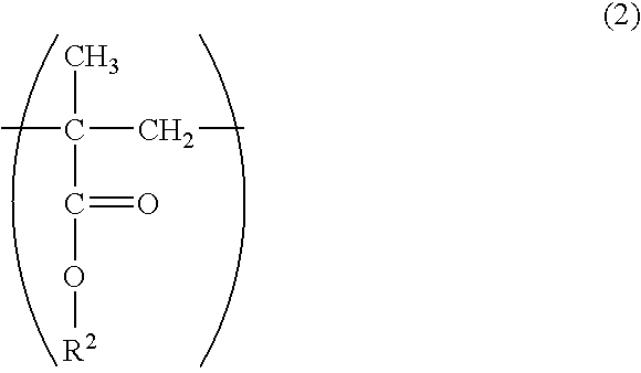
CC(CC)(C)C(=O)O[R2]
